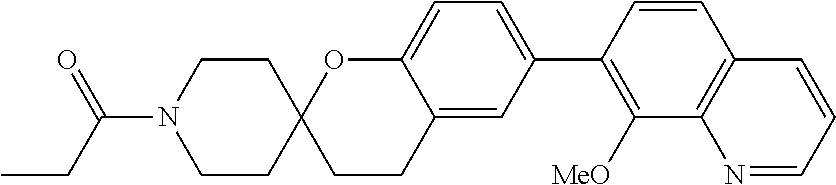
C1CC2(CCN1C(CC)=O)CCC1=CC(C3=C([MeO])C4=C(C=C3)C=CC=N4)=CC=C1O2
